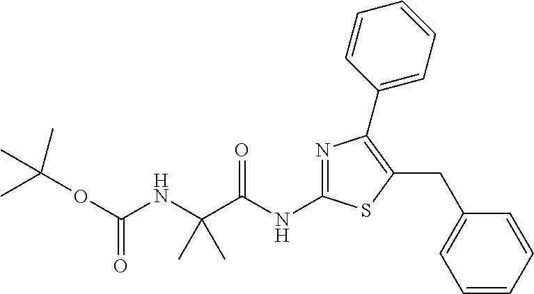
N(C1=NC(C2=CC=CC=C2)=C(CC2=CC=CC=C2)S1)C(C(NC(OC(C)(C)C)=O)(C)C)=O
